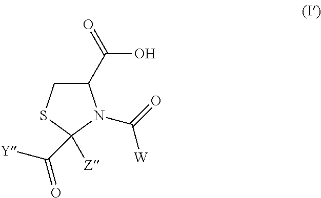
OC(C1CSC([Z])(C([Y])=O)N1C(=O)[W])=O
